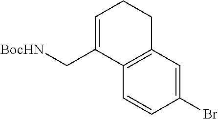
C1(Br)=CC2=C(C=C1)C(C[BocHN])=CCC2
